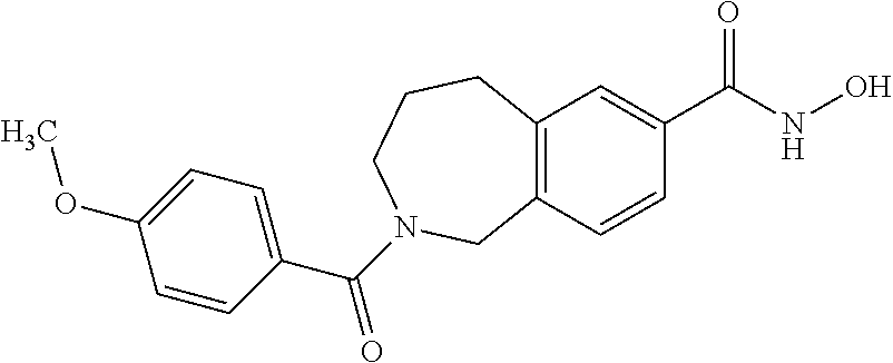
C12=C(C=C(C(=O)NO)C=C1)CCCN(C(=O)C1=CC=C(OC)C=C1)C2
